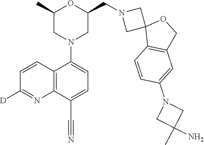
C1(C)CN(C2=CC=C(C#N)C3=C2C=CC([D])=N3)CC(CN2CC3(C2)C2=C(CO3)C=C(N3CC(C)(N)C3)C=C2)O1
